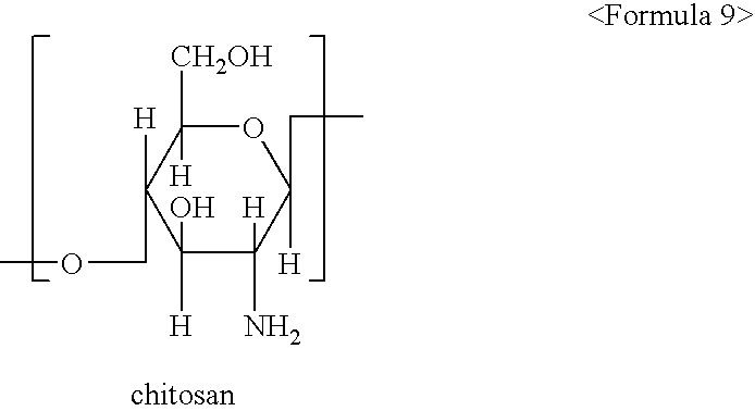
C1([H])(COC)C(O)([H])C([H])(N)C([H])(CC)OC1([H])[CH2OH]
